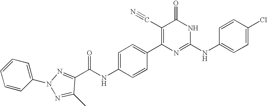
C1=CC(C2=C(C#N)C(=O)NC(NC3=CC=C(Cl)C=C3)=N2)=CC=C1NC(=O)C1=NN(C2=CC=CC=C2)N=C1C
